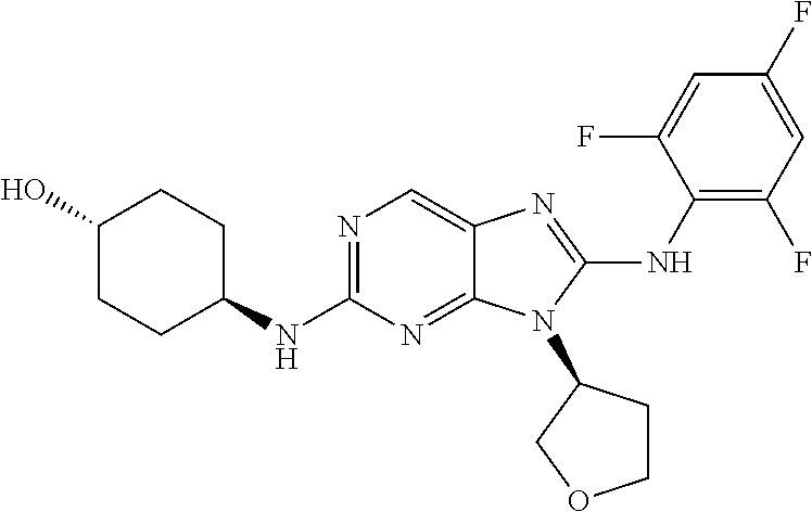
C12=NC(NC3CCC(O)CC3)=NC=C1N=C(NC1=C(F)C=C(F)C=C1F)N2C1CCOC1
